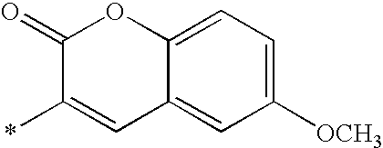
O1C(=O)C(*)=CC2=CC([OCH3])=CC=C12
